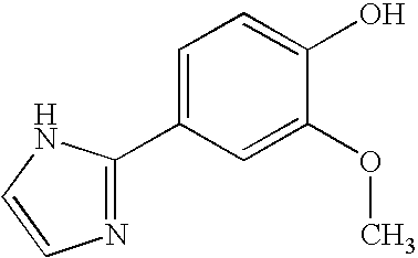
C1=C(C2=NC=CN2)C=C(OC)C(O)=C1
